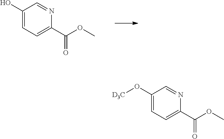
C1(O)=CC=C(C(OC)=O)N=C1.C1(O[D3C])=CC=C(C(OC)=O)N=C1
